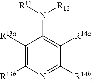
C1([R13a])=C([R13b])N=C([R14b])C([R14a])=C1N([R11])[R12]
